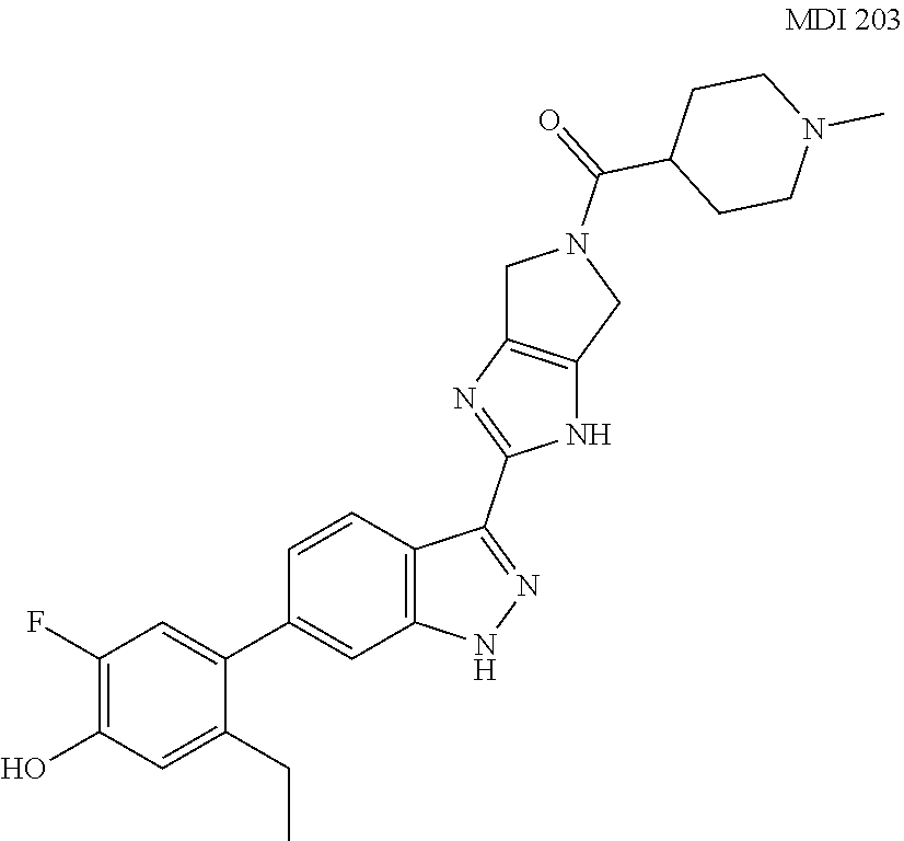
N1(C)CCC(C(N2CC3=C(C2)NC(C2=NNC4=C2C=CC(C2=CC(F)=C(O)C=C2CC)=C4)=N3)=O)CC1
